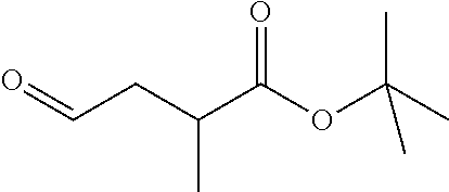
C(C(C(OC(C)(C)C)=O)C)C=O
